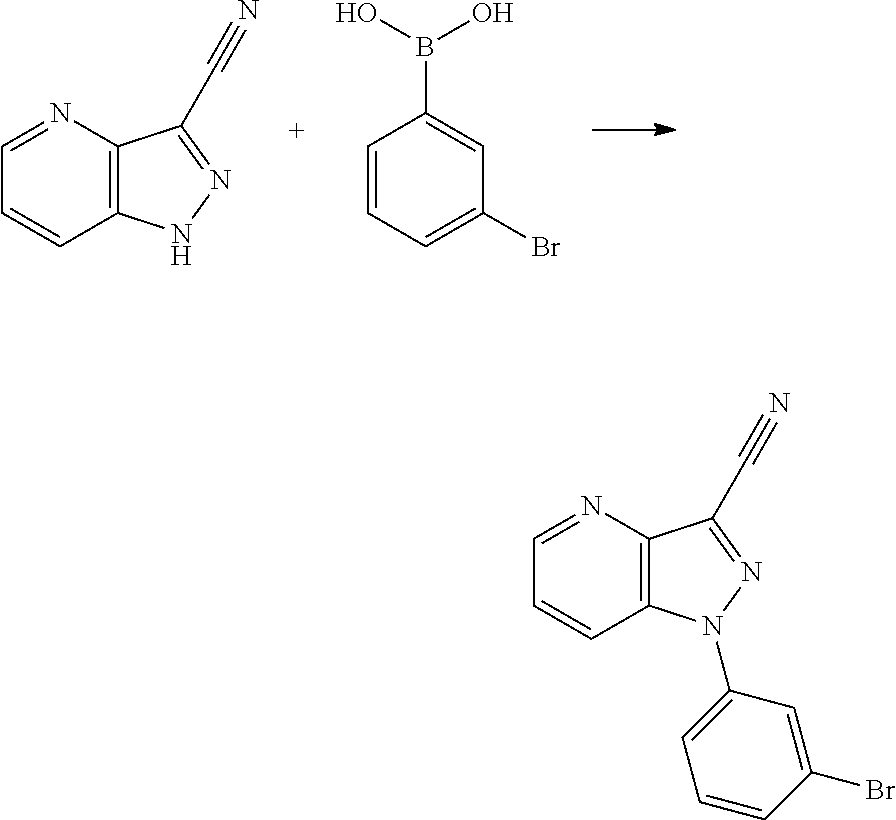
C12=C(N=CC=C1)C(C#N)=NN2.C1(Br)=CC=CC(B(O)O)=C1.C12=C(N=CC=C1)C(C#N)=NN2C1=CC=CC(Br)=C1
